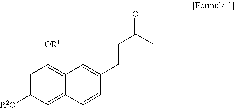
C1=C([R2O])C=C2C(=C1[OR1])C=C(C=CC(C)=O)C=C2
